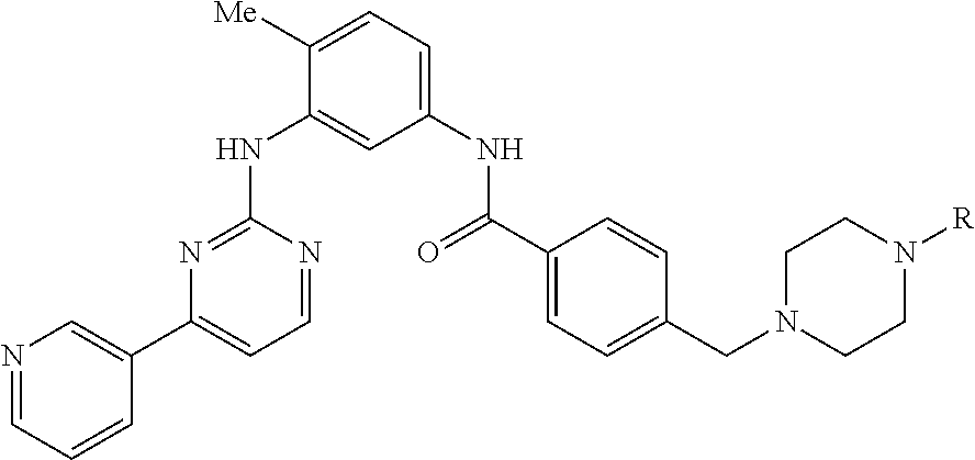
N1=CC=CC(C2=CC=NC(NC3=CC(NC(C4=CC=C(CN5CCN([R])CC5)C=C4)=O)=CC=C3[Me])=N2)=C1
